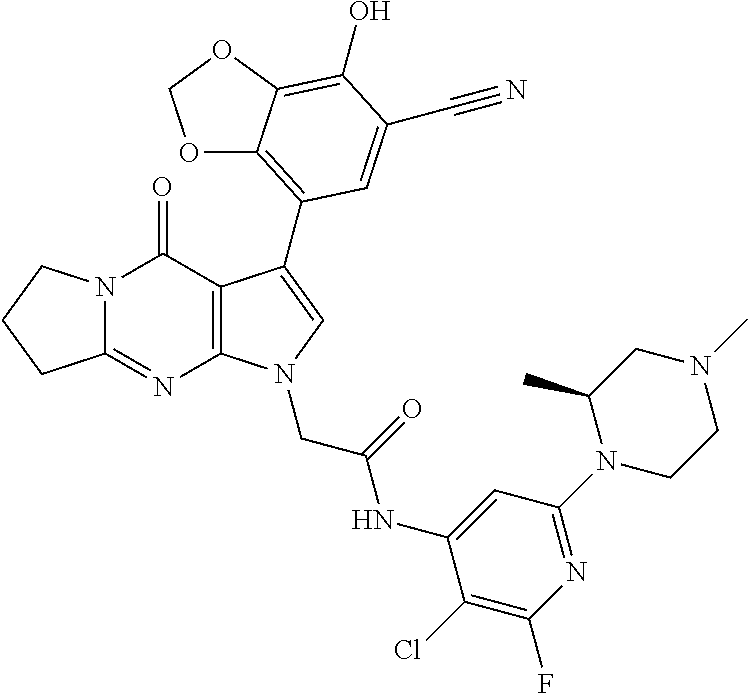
C12=NC3=C(C(=O)N1CCC2)C(C1=C2OCOC2=C(O)C(C#N)=C1)=CN3CC(=O)NC1=CC(N2CCN(C)CC2C)=NC(F)=C1Cl
